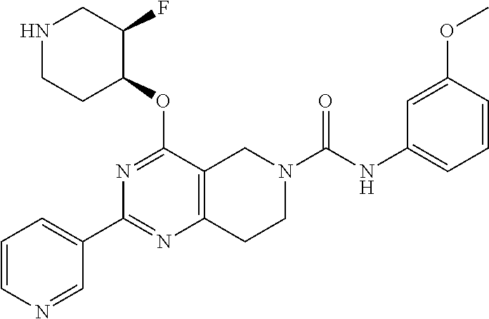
C1=CN=CC(C2=NC3=C(C(OC4C(F)CNCC4)=N2)CN(C(NC2=CC=CC(OC)=C2)=O)CC3)=C1
